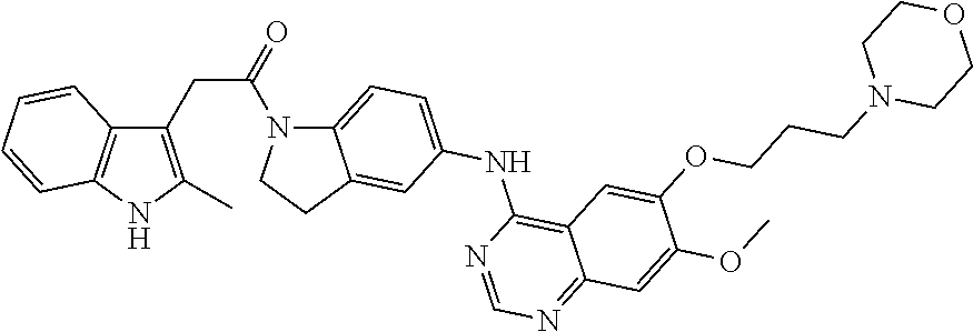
C1(CC(=O)N2C3=CC=C(NC4=C5C(=NC=N4)C=C(OC)C(OCCCN4CCOCC4)=C5)C=C3CC2)=C(C)NC2=C1C=CC=C2
